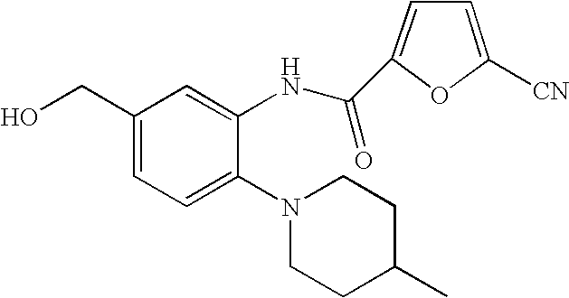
C1(CO)=CC=C(N2CCC(C)CC2)C(NC(C2=CC=C([CN])O2)=O)=C1
